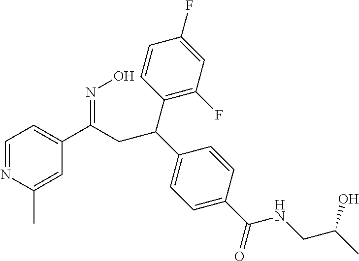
C1=NC(C)=CC(C(=NO)CC(C2=C(F)C=C(F)C=C2)C2=CC=C(C(=O)NCC(C)O)C=C2)=C1
